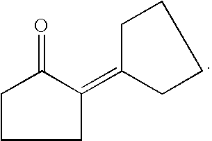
C1CCC(=C2CCCC2)C1=O
